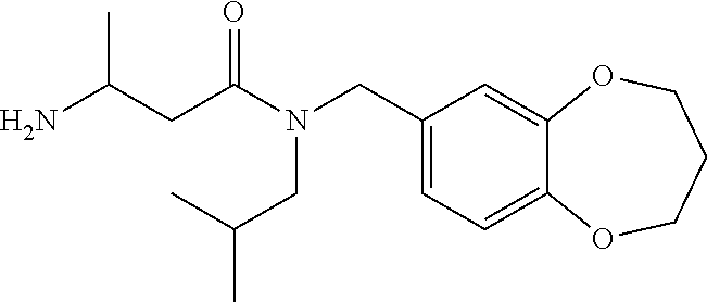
C1(CN(CC(C)C)C(=O)CC(N)C)=CC=C2C(=C1)OCCCO2
